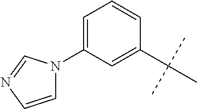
C1=CN=CN1C1=CC=CC(C(C)(C)C)=C1
